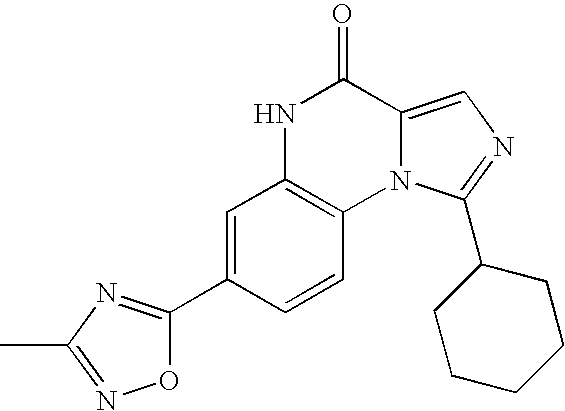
C1=C(C2=NC(C)=NO2)C=CC2=C1NC(=O)C1=CN=C(C3CCCCC3)N21
